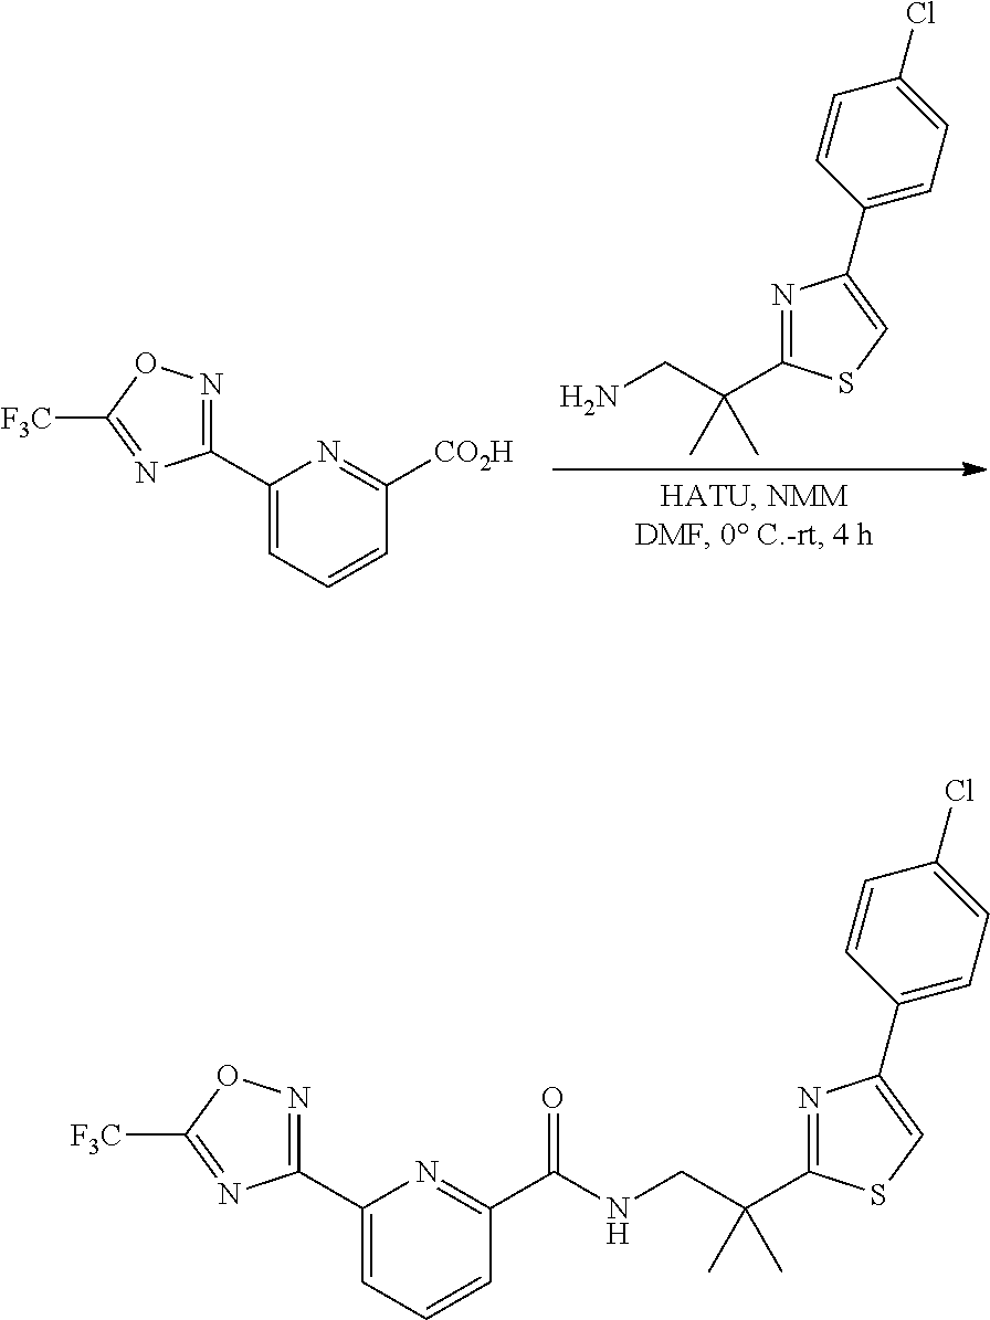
N1=C(C(C)(CN)C)SC=C1C1=CC=C(Cl)C=C1.[F3C]C1=NC(C2=CC=CC([CO2H])=N2)=NO1.[F3C]C1=NC(C2=CC=CC(C(=O)NCC(C3=NC(C4=CC=C(Cl)C=C4)=CS3)(C)C)=N2)=NO1
